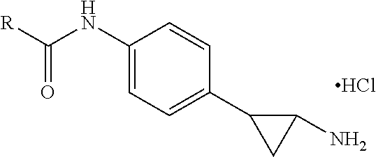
C1(NC([R])=O)=CC=C(C2CC2N)C=C1.Cl
